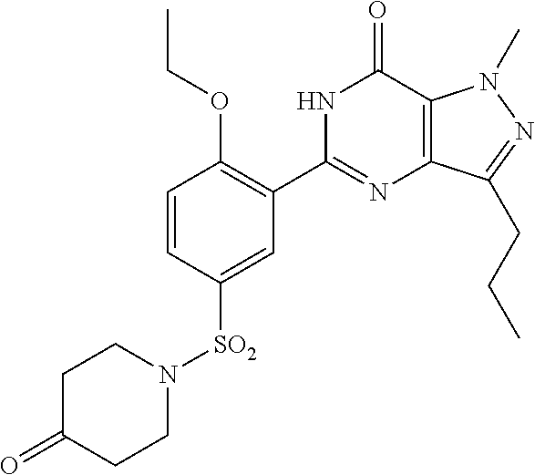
C1=CC([SO2]N2CCC(=O)CC2)=CC(C2=NC3=C(C(=O)N2)N(C)N=C3CCC)=C1OCC
